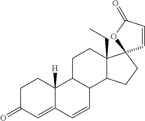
C1C(=O)C=C2C([H])(C1)C1C(C=C2)C2C(CC)(CC1)C1(CC2)C=CC(=O)O1
